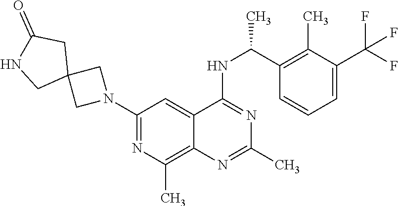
C1(N2CC3(C2)CC(=O)NC3)=NC(C)=C2C(=C1)C(NC(C)C1=C(C)C(C(F)(F)F)=CC=C1)=NC(C)=N2
